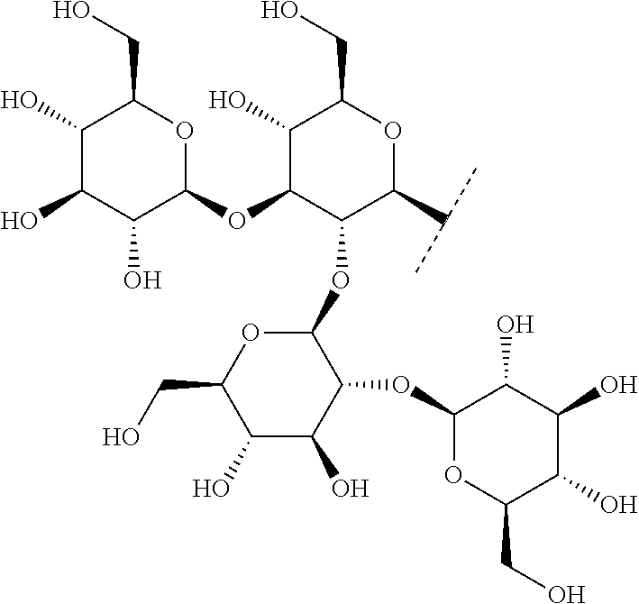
C1(O)C(O)C(O)C(OC2C(O)C(CO)OC(C(C)C)C2OC2OC(CO)C(O)C(O)C2OC2OC(CO)C(O)C(O)C2O)OC1CO
